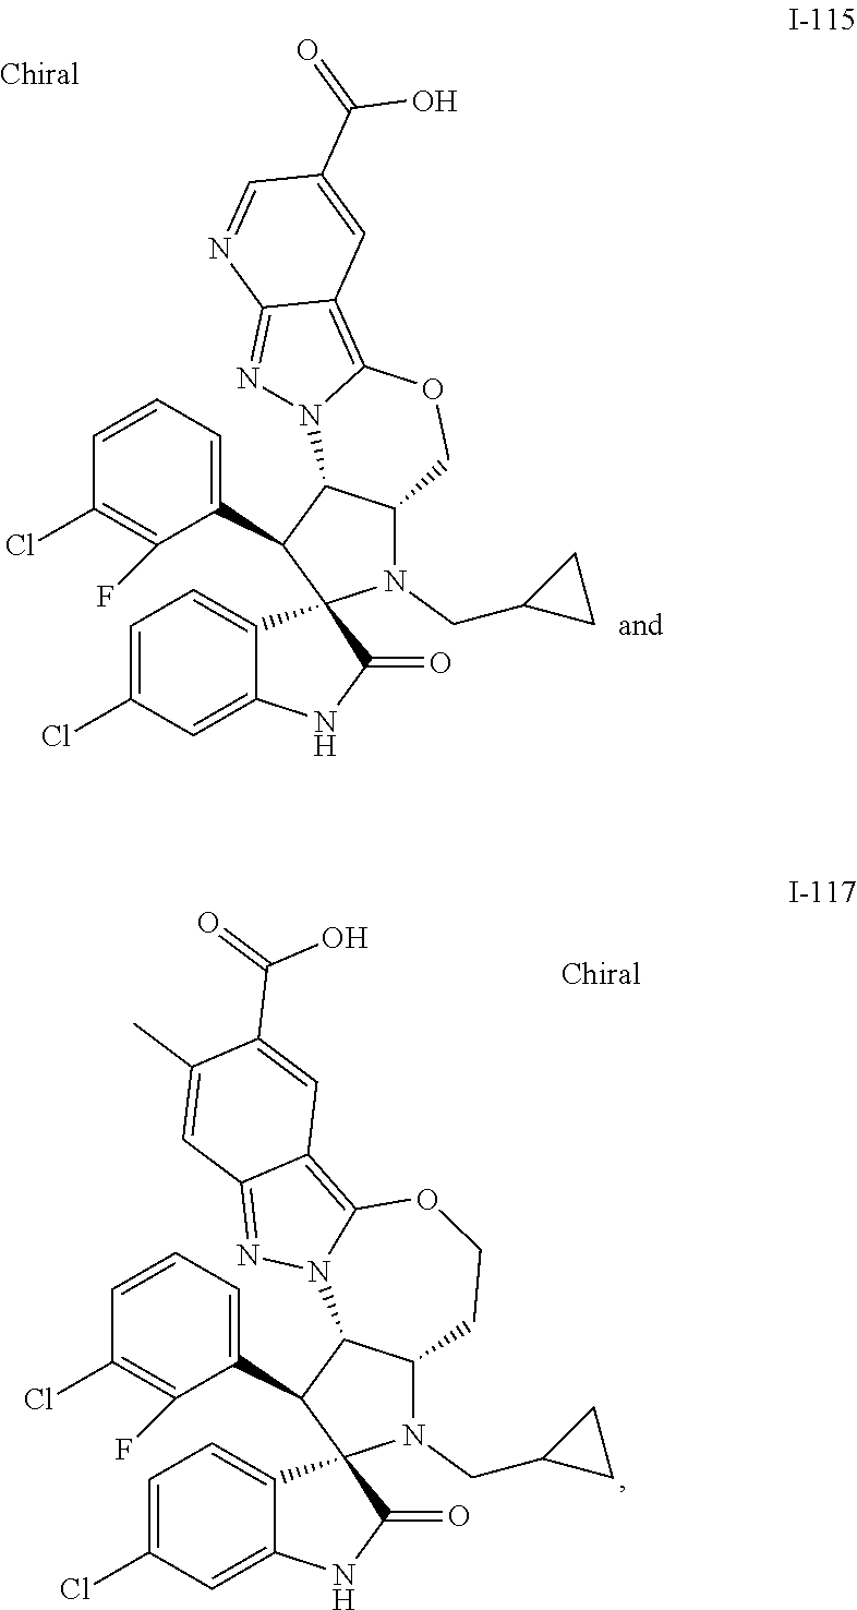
C12=CC(Cl)=CC=C1C1(C(=O)N2)N(CC2CC2)C2C(C1C1=CC=CC(Cl)=C1F)N1C(=C3C(=N1)N=CC(C(=O)O)=C3)OC2.C12=CC(Cl)=CC=C1C1(C(=O)N2)N(CC2CC2)C2C(C1C1=CC=CC(Cl)=C1F)N1C(=C3C(=N1)C=C(C)C(C(=O)O)=C3)OCC2
